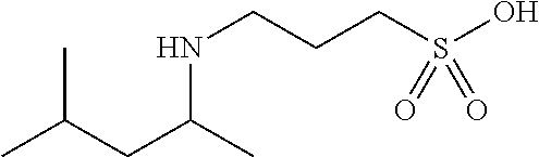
N(CCCS(O)(=O)=O)C(C)CC(C)C
